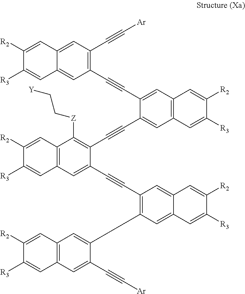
C12=CC(C#CC3=CC4=C(C=C3C#CC3=C([Z]CC[Y])C5=C(C=C3C#CC3=C(CCC6=CC7=C(C=C6C#C[Ar])C=C([R3])C([R2])=C7)C=C6C(=C3)C=C([R2])C([R3])=C6)C=C([R3])C([R2])=C5)C=C([R3])C([R2])=C4)=C(C#C[Ar])C=C1C=C([R2])C([R3])=C2
